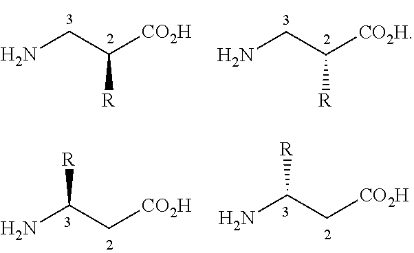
NCC([CO2H])[R].NCC([CO2H])[R].[CO2H]CC(N)[R].[CO2H]CC(N)[R]
